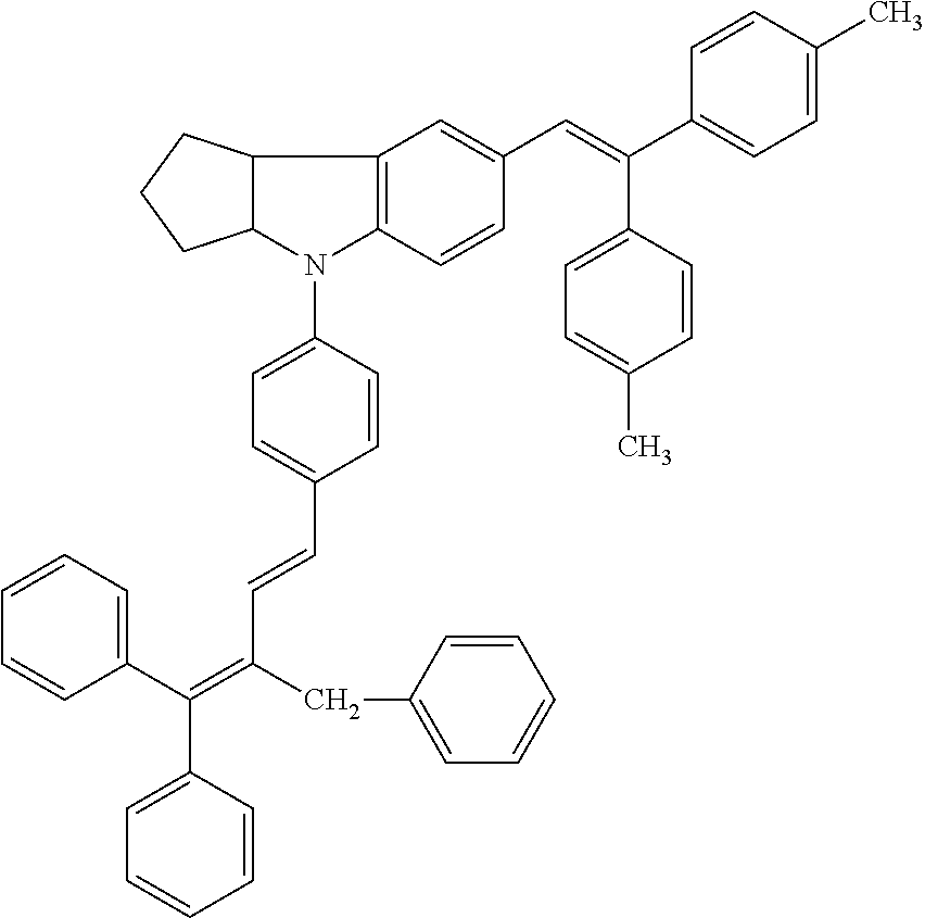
C12C(N(C3=CC=C(C=CC(=C(C4=CC=CC=C4)C4=CC=CC=C4)CC4=CC=CC=C4)C=C3)C3=C1C=C(C=C(C1=CC=C(C)C=C1)C1=CC=C(C)C=C1)C=C3)CCC2
